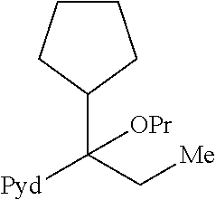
C1(C(C[Me])([Pyd])[OPr])CCCC1
